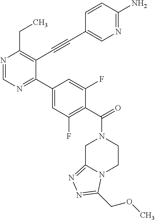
N1=CN=C(C2=CC(F)=C(C(=O)N3CC4=NN=C(COC)N4CC3)C(F)=C2)C(C#CC2=CN=C(N)C=C2)=C1CC
